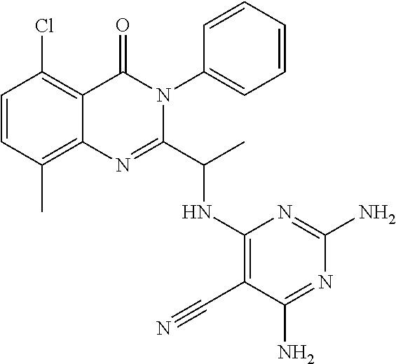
C1=CC(C)=C2C(=C1Cl)C(=O)N(C1=CC=CC=C1)C(C(C)NC1=C(C#N)C(N)=NC(N)=N1)=N2
